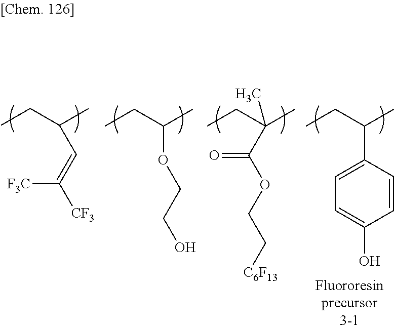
CCC(C)C=C([CF3])[F3C].CCC(C)OCCO.CCC(C)(C(=O)OCC[C6F13])C.CCC(C)C1=CC=C(O)C=C1
